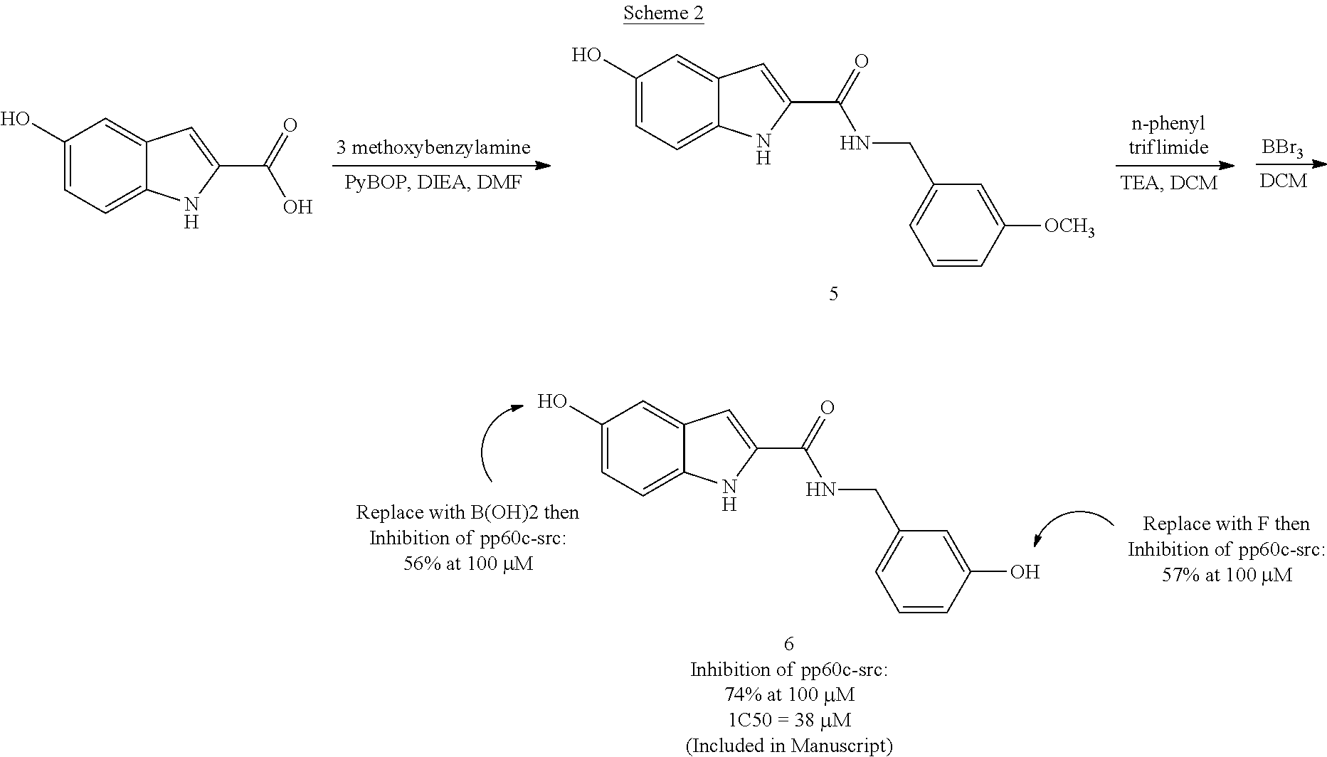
C1=CC(O)=CC(CNC(C2=CC3=CC(O)=CC=C3N2)=O)=C1.OC(C1=CC2=CC(O)=CC=C2N1)=O.C1=CC([OCH3])=CC(CNC(C2=CC3=CC(O)=CC=C3N2)=O)=C1.[BBr3]
